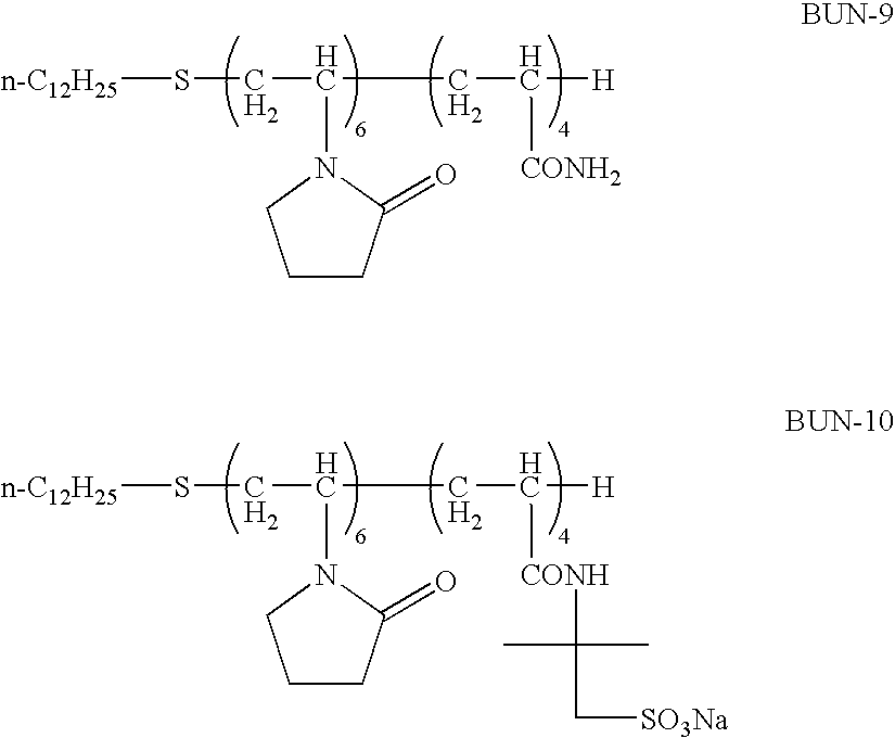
[n-C12H25]SCC(CC([H])[CONH2])N1C(=O)CCC1.[n-C12H25]SCC(CC([H])[CONH]C(C)(C)C[SO3Na])N1C(=O)CCC1
